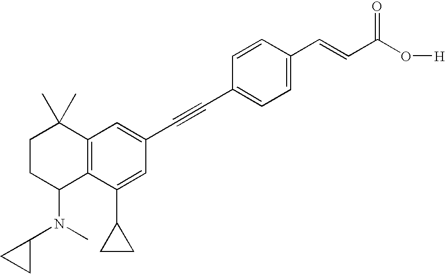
C1=C(C=CC(O[H])=O)C=CC(C#CC2=CC3=C(C(C4CC4)=C2)C(N(C)C2CC2)CCC3(C)C)=C1
